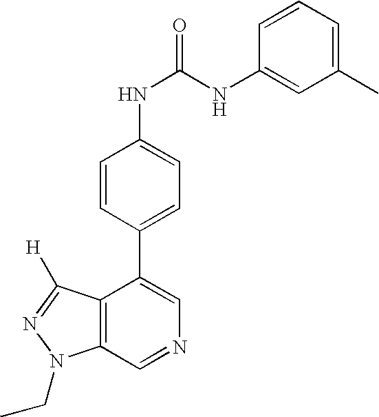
C12=C(C=NC=C1C1=CC=C(NC(=O)NC3=CC(C)=CC=C3)C=C1)N(CC)N=C2[H]
